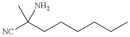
[NC]C(CCCCCC)(N)C
